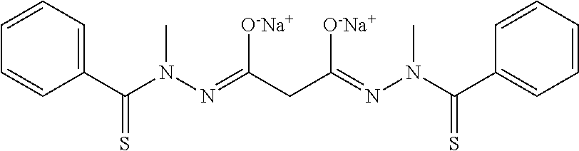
C1=CC=C(C(N(N=C(CC(=NN(C(C2=CC=CC=C2)=S)C)[O-Na+])[O-Na+])C)=S)C=C1
